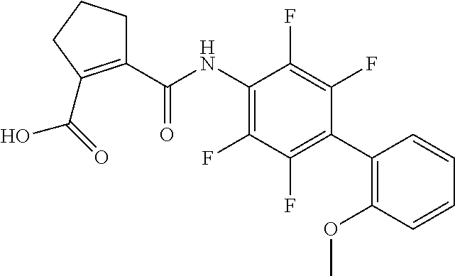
C1(C(NC2=C(F)C(F)=C(C3=C(OC)C=CC=C3)C(F)=C2F)=O)=C(C(=O)O)CCC1
